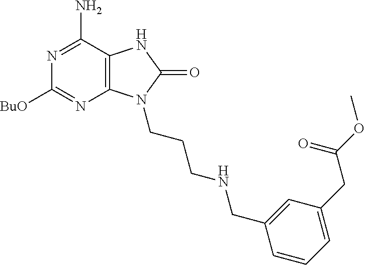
C1([BuO])=NC2=C(C(N)=N1)NC(=O)N2CCCNCC1=CC(CC(OC)=O)=CC=C1
